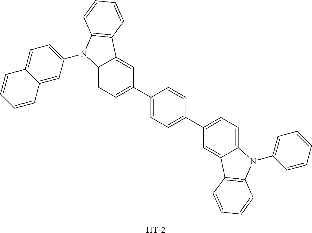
C12=CC=C(C3=CC=C(C4=CC=C5C(=C4)C4=C(N5C5=CC=CC=C5)C=CC=C4)C=C3)C=C1C1=C(N2C2=CC=C3C(=C2)C=CC=C3)C=CC=C1.[H]
